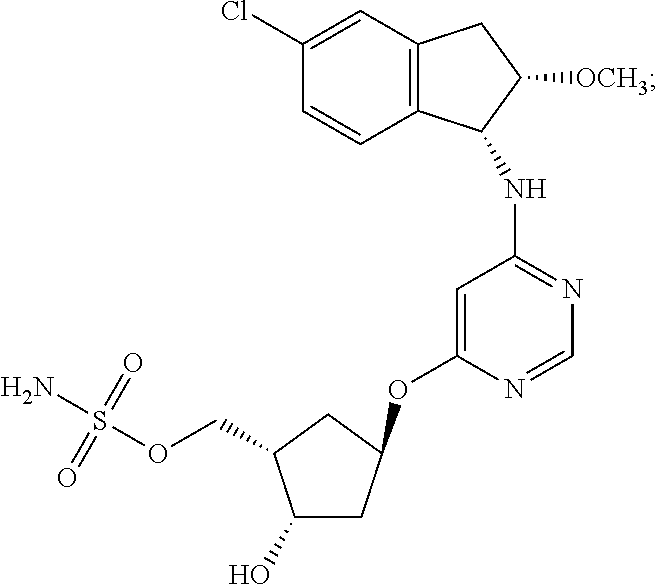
C1=C(Cl)C=CC2=C1CC([OCH3])C2NC1=NC=NC(OC2CC(O)C(COS(N)(=O)=O)C2)=C1
